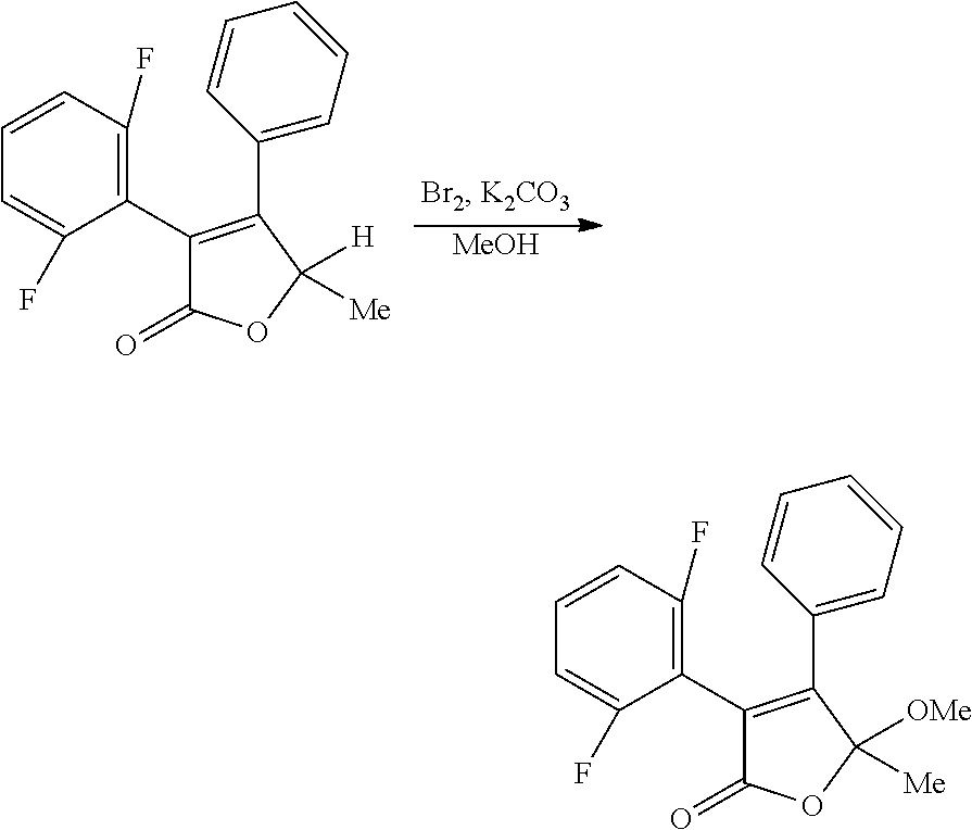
[MeOH].C1=CC(F)=C(C2=C(C3=CC=CC=C3)C([H])([Me])OC2=O)C(F)=C1.C1=CC(F)=C(C2=C(C3=CC=CC=C3)C([OMe])([Me])OC2=O)C(F)=C1
